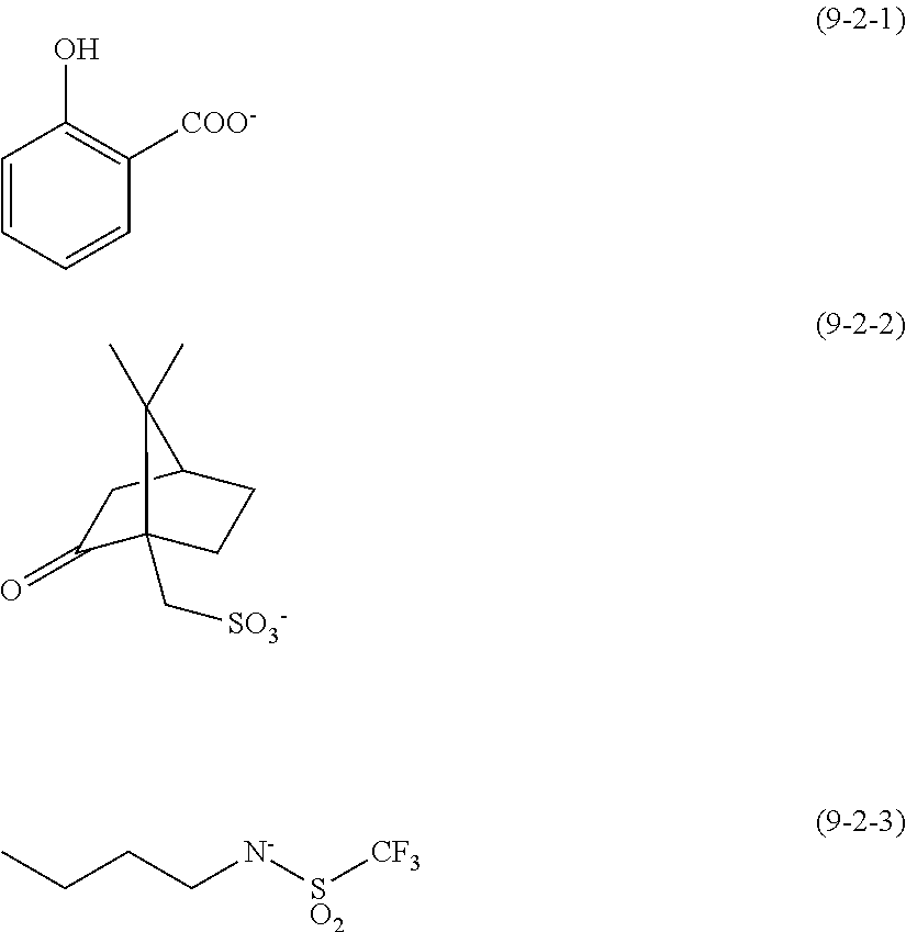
C1=CC=CC([COO-])=C1O.C1(=O)C2(C[SO3-])CCC(C1)C2(C)C.CCCC[N-][SO2][CF3]
